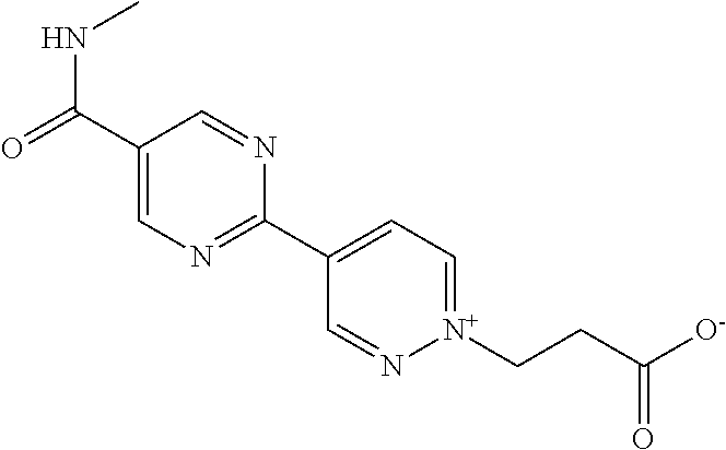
C1(C(NC)=O)=CN=C(C2=CC=[N+](CCC([O-])=O)N=C2)N=C1
